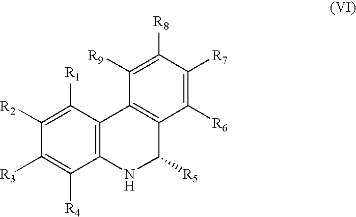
C1([R2])=C([R1])C2=C(C([R4])=C1[R3])NC([R5])C1=C2C([R9])=C([R8])C([R7])=C1[R6]
